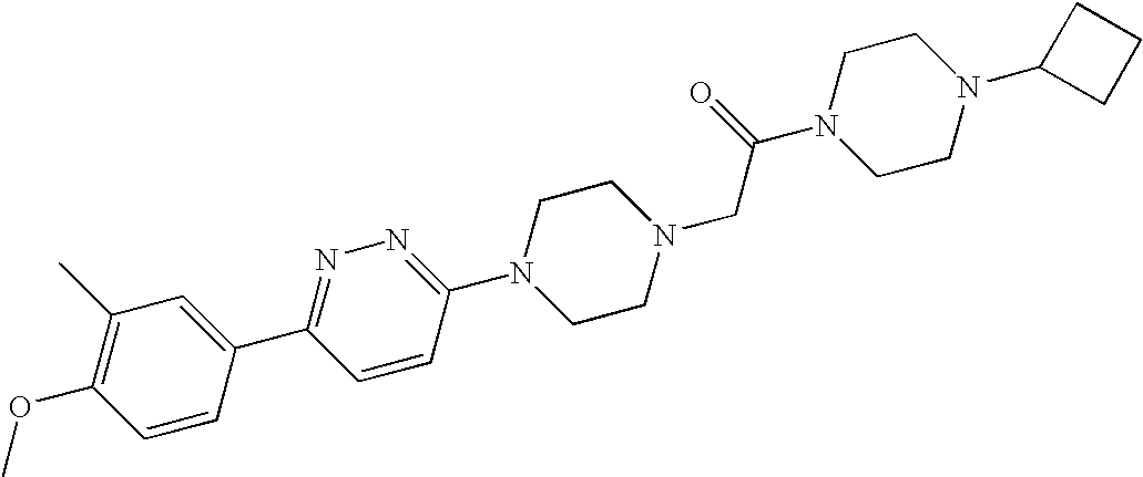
C1=CC(C2=NN=C(N3CCN(CC(N4CCN(C5CCC5)CC4)=O)CC3)C=C2)=CC(C)=C1OC
